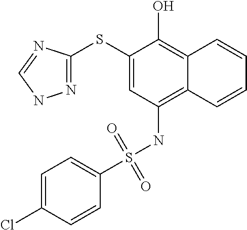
N1=C(SC2=CC(NS(=O)(=O)C3=CC=C(Cl)C=C3)=C3C(=C2O)C=CC=C3)N=CN1
